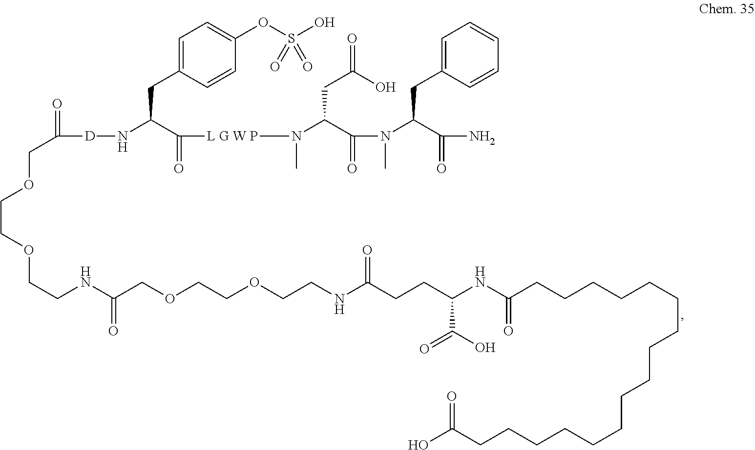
C(COCC([D]NC(C(=O)[L G W P]N(C(C(N(C)C(C(=O)N)CC1=CC=CC=C1)=O)CC(=O)O)C)CC1=CC=C(OS(O)(=O)=O)C=C1)=O)OCCNC(COCCOCCNC(CCC(NC(CCCCCCCCCCCCCCCCC(O)=O)=O)C(O)=O)=O)=O
